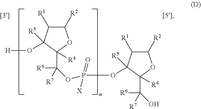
C1([R2])C([R1])C([R5])(O[H])C(C([R6])([R7])OP(=O)([X])OC2([R5])C([R1])C([R2])OC2(C([R6])([R7])O)[R4])([R4])O1
